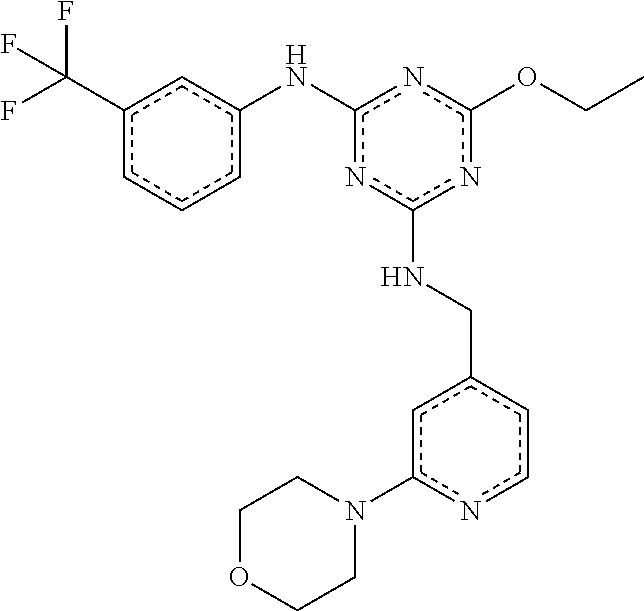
CCOc1nc(Nc2cccc(C(F)(F)F)c2)nc(NCc2cc(N3CCOCC3)ncc2)n1
